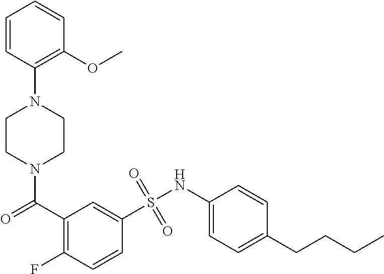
C1=CC(N2CCN(C(C3=C(F)C=CC(S(NC4=CC=C(CCCC)C=C4)(=O)=O)=C3)=O)CC2)=C(OC)C=C1
